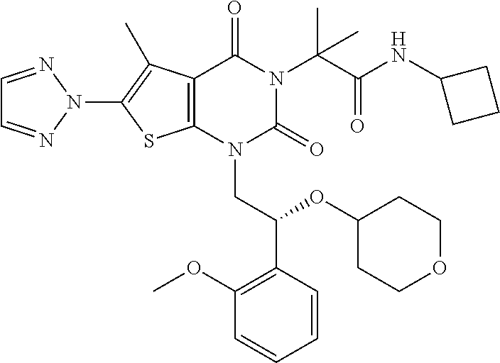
C12=C(N(CC(C3=C(OC)C=CC=C3)OC3CCOCC3)C(=O)N(C(C(NC3CCC3)=O)(C)C)C1=O)SC(N1N=CC=N1)=C2C
